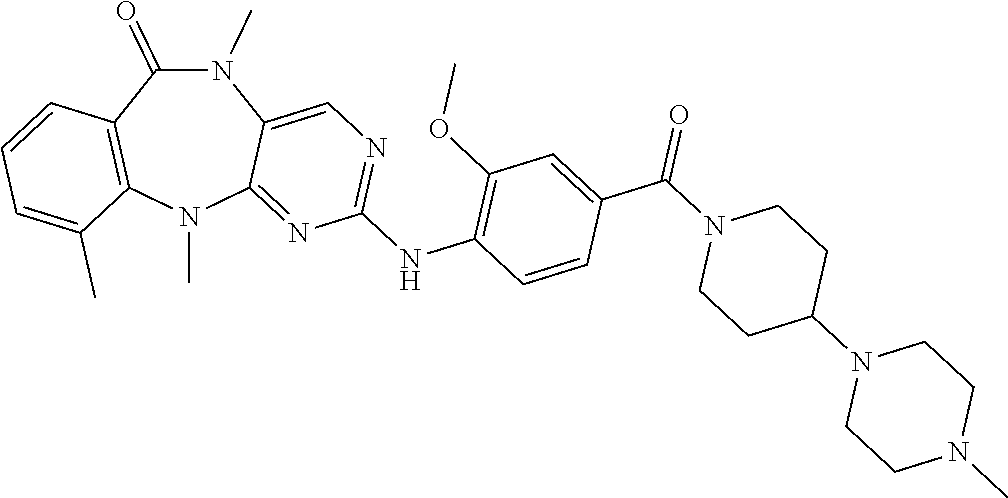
N1(C)C(=O)C2=C(N(C)C3=NC(NC4=C(OC)C=C(C(N5CCC(N6CCN(C)CC6)CC5)=O)C=C4)=NC=C13)C(C)=CC=C2
